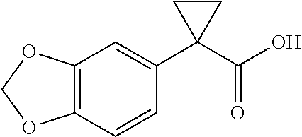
C12=C(C=CC(C3(C(O)=O)CC3)=C1)OCO2
